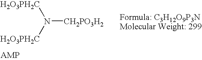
[CH2PO3H2]N([H2O3PH2C])[H2O3PH2C]
